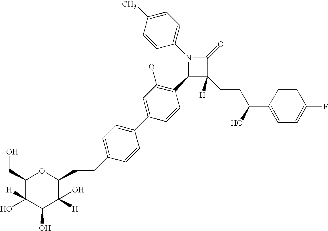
N1(C2=CC=C(C)C=C2)C(C2=C(O)C=C(C3=CC=C(CCC4OC(CO)C(O)([H])C(O)C4([H])O)C=C3)C=C2)C(CCC(C2=CC=C(F)C=C2)O)([H])C1=O
